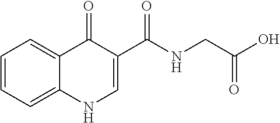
C1=CC=C2C(=C1)C(=O)C(C(NCC(O)=O)=O)=CN2
